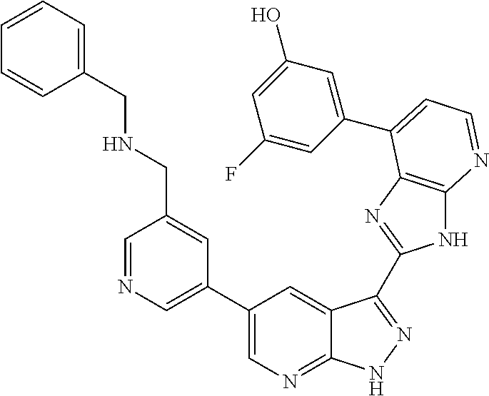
C1(C2=CN=CC(CNCC3=CC=CC=C3)=C2)=CN=C2C(=C1)C(C1=NC3=C(N1)N=CC=C3C1=CC(O)=CC(F)=C1)=NN2
